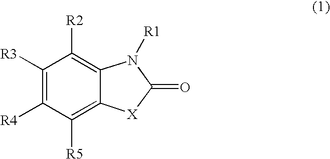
C1([R3])=C([R4])C([R5])=C2C(=C1[R2])N([R1])C(=O)[X]2
